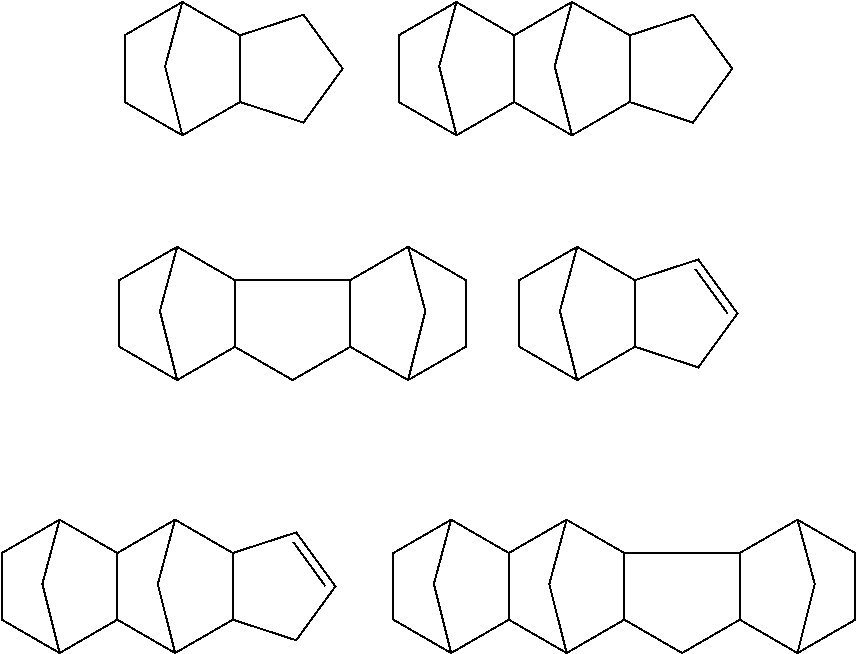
C1CC2C3C(C1C2)CCC3.C12C3C(C(C1)C1C2C2CCC1C2)CCC3.C1CC2C3C(C1C2)C1C2CCC(C2)C1C3.C1CC2C3C(C1C2)C=CC3.C12C3C(C(C1)C1C2C2CCC1C2)C=CC3.C12C3C(C(C1)C1C2C2CCC1C2)C1C2CCC(C2)C1C3
